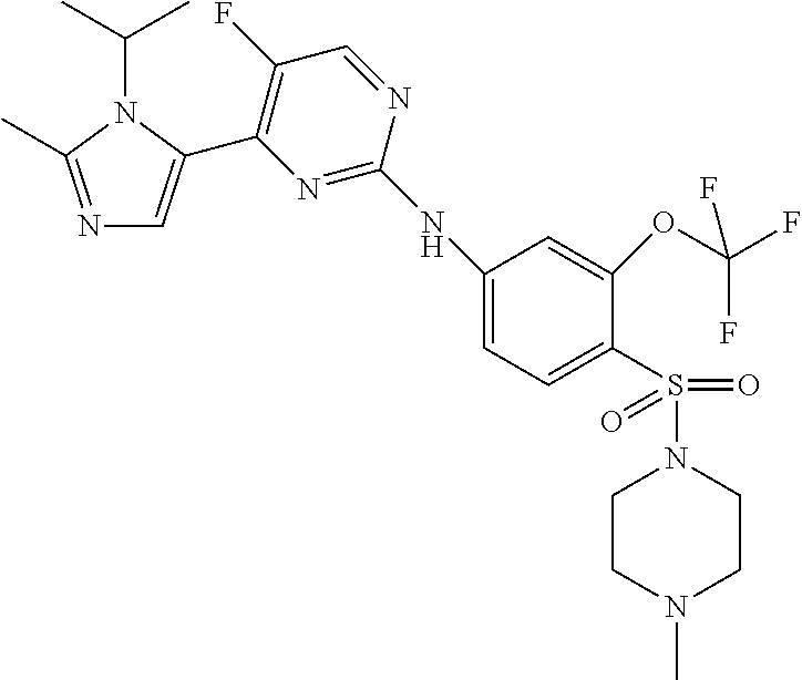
N1=C(C)N(C(C)C)C(C2=C(F)C=NC(NC3=CC=C(S(N4CCN(C)CC4)(=O)=O)C(OC(F)(F)F)=C3)=N2)=C1
